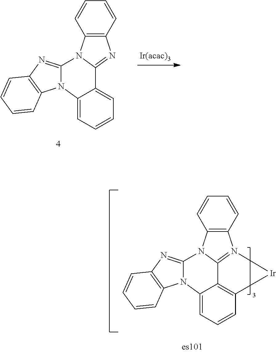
C1=CC2=C(C=C1)N1=C3C4=C(C=CC=C4N4C(=NC5=C4C=CC=C5)N23)[Ir]1.C1=CC2=C(C=C1)N=C1C3=CC=CC=C3N3C(=NC4=C3C=CC=C4)N21
